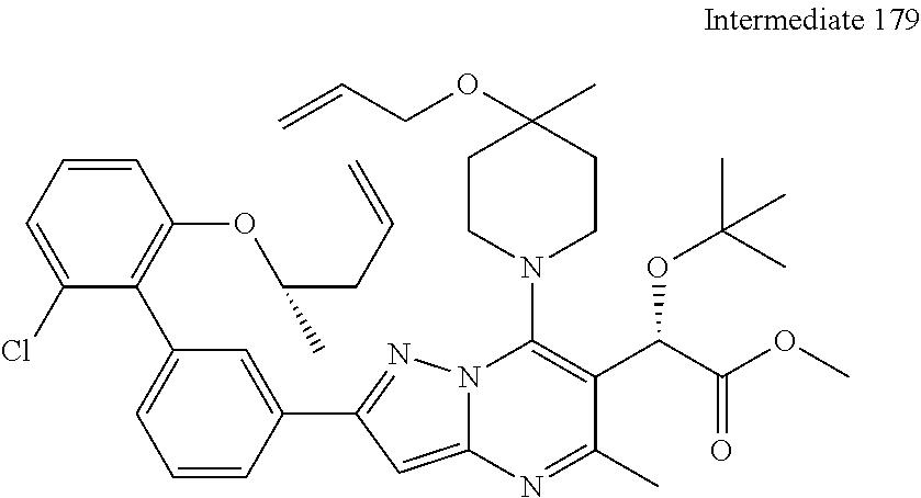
C1=CC=C(Cl)C(C2=CC=CC(C3=NN4C(=C3)N=C(C)C(C(C(OC)=O)OC(C)(C)C)=C4N3CCC(C)(OCC=C)CC3)=C2)=C1OC(CC=C)C
